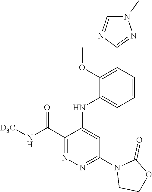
C1=CC(C2=NN(C)C=N2)=C(OC)C(NC2=CC(N3CCOC3=O)=NN=C2C(N[D3C])=O)=C1
